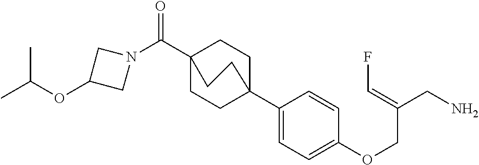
N1(C(C23CCC(C4=CC=C(OCC(CN)=CF)C=C4)(CC2)CC3)=O)CC(OC(C)C)C1
